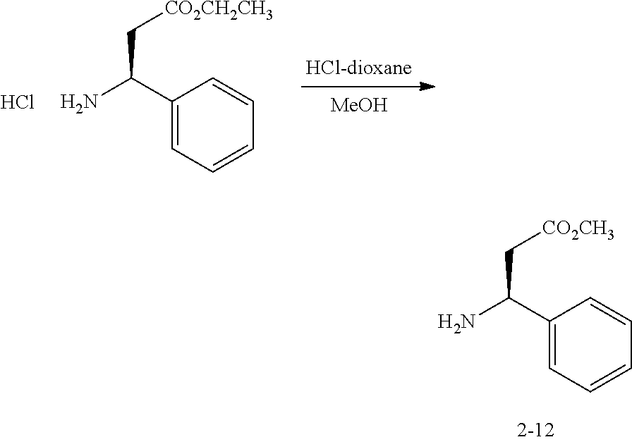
C1(C(N)C[CO2CH2CH3])=CC=CC=C1.Cl.[MeOH].C1(C(N)C[CO2CH3])=CC=CC=C1
